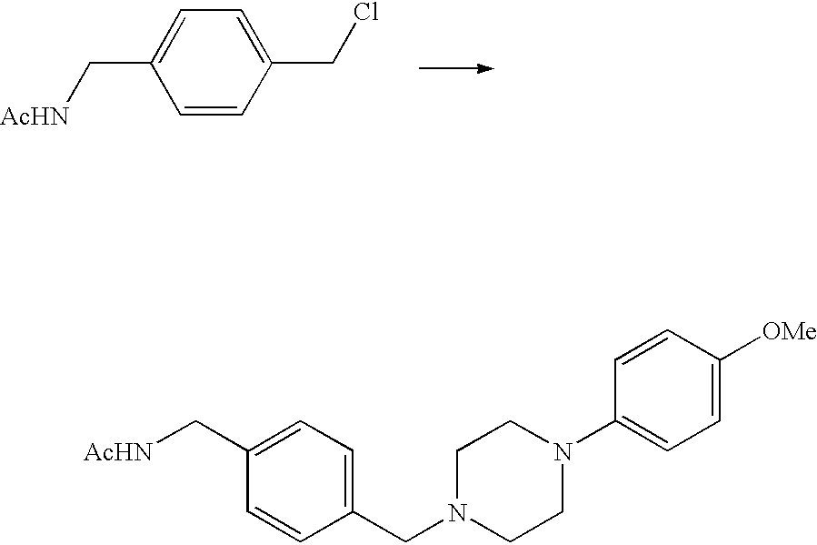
C1=C(C[AcHN])C=CC(CCl)=C1.C1=C(C[AcHN])C=CC(CN2CCN(C3=CC=C([OMe])C=C3)CC2)=C1
